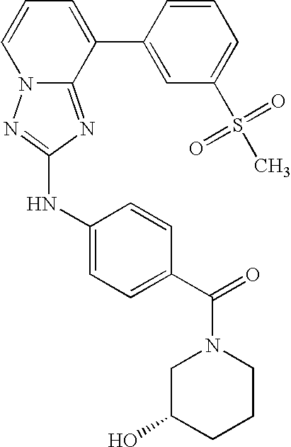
C1=CC=C(C2=CC(S(=O)(=O)C)=CC=C2)C2=NC(NC3=CC=C(C(N4CC(O)CCC4)=O)C=C3)=NN12
